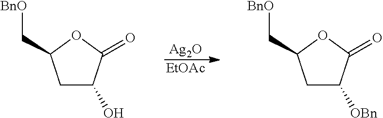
[EtOAc].[Ag2O].C1C(O)C(=O)OC1C[BnO].C1C([OBn])C(=O)OC1C[BnO]
